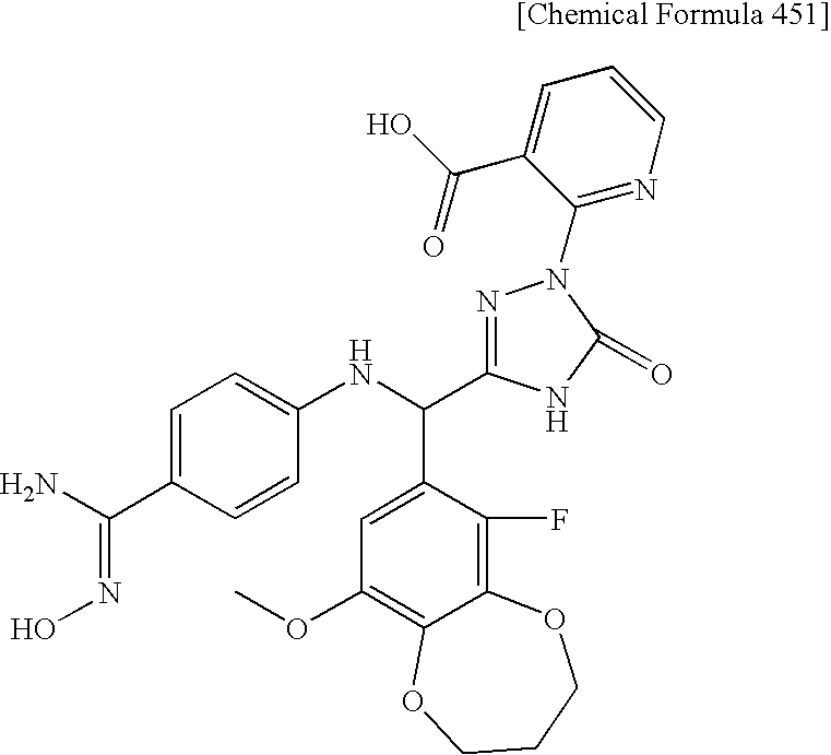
C(C1=CC=C(NC(C2=CC(OC)=C3C(=C2F)OCCCO3)C2=NN(C3=NC=CC=C3C(O)=O)C(=O)N2)C=C1)(=NO)N
